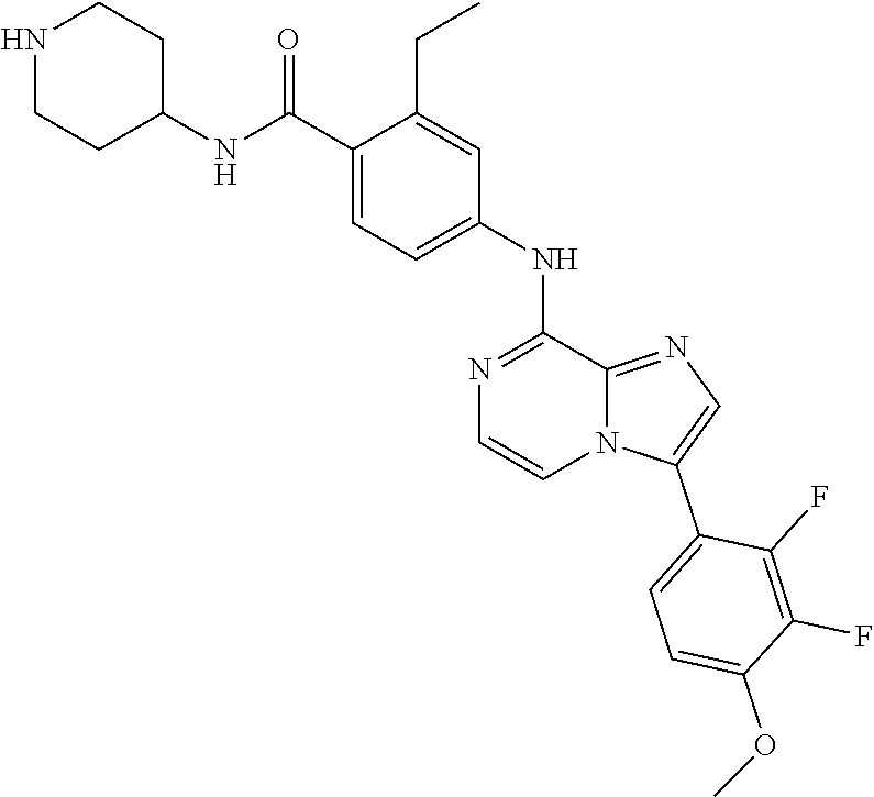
COC1=CC=C(C2=CN=C3N2C=CN=C3NC2=CC=C(C(NC3CCNCC3)=O)C(CC)=C2)C(F)=C1F
